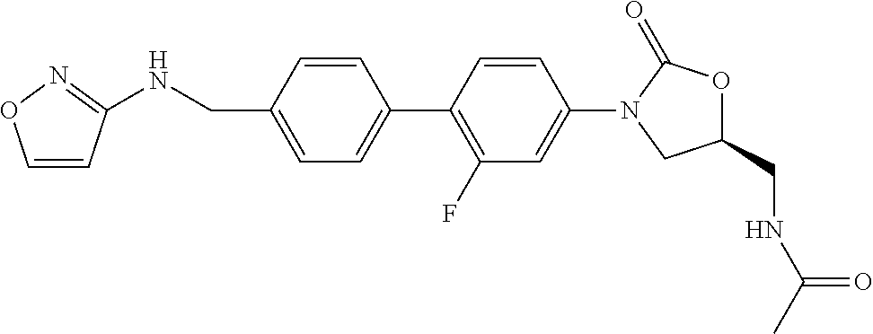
C1(CNC(C)=O)OC(=O)N(C2=CC(F)=C(C3=CC=C(CNC4=NOC=C4)C=C3)C=C2)C1
